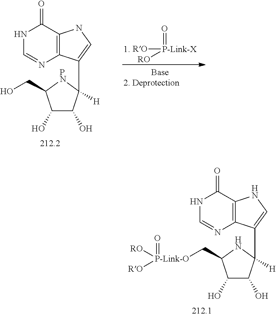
[RO][P-Link-X](=O)[RO].C1(O)C(O)C([H])(C2=CNC3=C2N=CNC3=O)[PN]C1CO.C1(O)C(O)C([H])(C2=CNC3=C2N=CNC3=O)NC1C[P-Link-O](=O)([RO])[RO]
